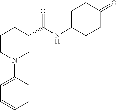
C1CN(C2=CC=CC=C2)CC(C(NC2CCC(=O)CC2)=O)C1
